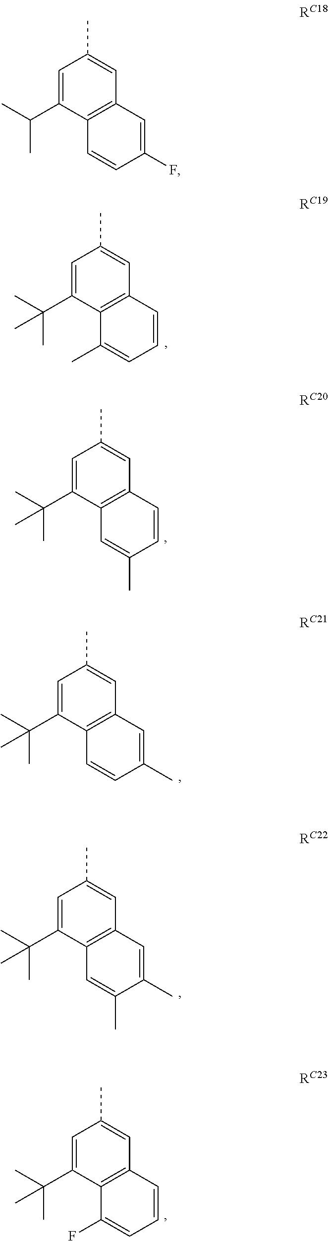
C1=C(C(C)C)C2=C(C=C1C)C=C(F)C=C2.C1=C(C(C)(C)C)C2=C(C=C1C)C=CC=C2C.C1=C(C(C)(C)C)C2=C(C=C1C)C=CC(C)=C2.C1=C(C(C)(C)C)C2=C(C=C1C)C=C(C)C=C2.C1=C(C(C)(C)C)C2=C(C=C1C)C=C(C)C(C)=C2.C1=C(C(C)(C)C)C2=C(C=C1C)C=CC=C2F
